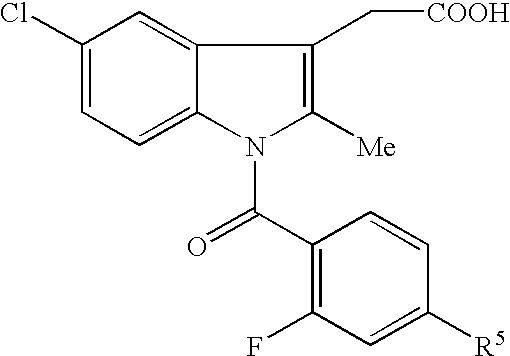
C1(Cl)=CC=C2C(=C1)C(C[COOH])=C([Me])N2C(=O)C1=C(F)C=C([R5])C=C1
